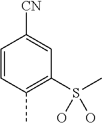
C1=CC(C)=C(S(C)(O)O)C=C1[CN]
